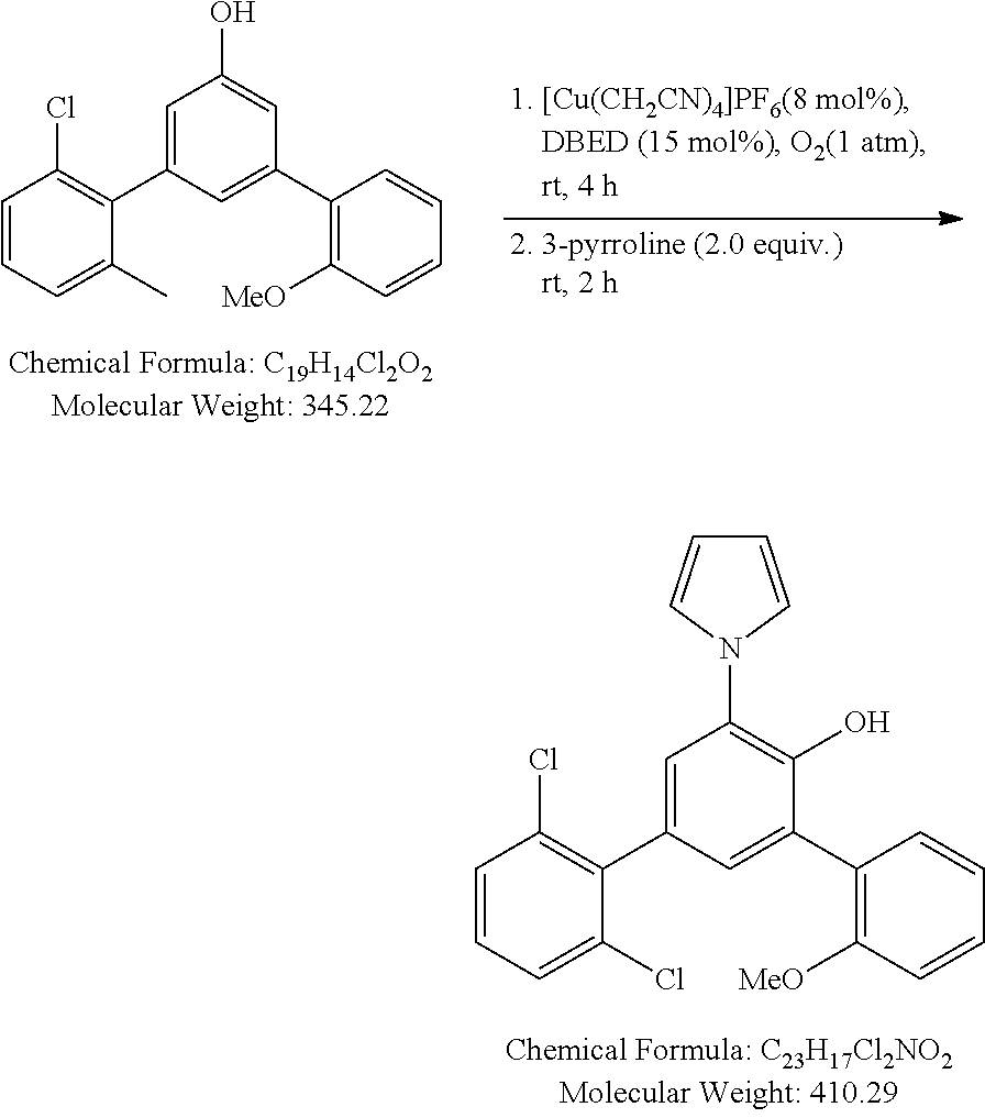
C1=C(C2=C(Cl)C=CC=C2C)C=C(C2=C([MeO])C=CC=C2)C=C1O.C1=C(C2=C(Cl)C=CC=C2Cl)C=C(C2=C([MeO])C=CC=C2)C(O)=C1N1C=CC=C1
